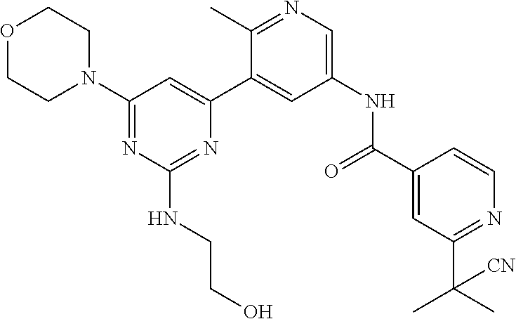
C1(N2CCOCC2)=NC(NCCO)=NC(C2=CC(NC(C3=CC(C([CN])(C)C)=NC=C3)=O)=CN=C2C)=C1
